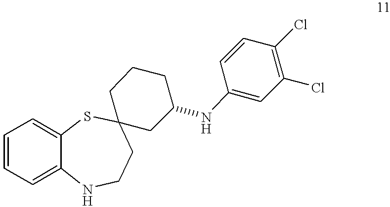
C1=CC=C2C(=C1)SC1(CCN2)CC(NC2=CC(Cl)=C(Cl)C=C2)CCC1
